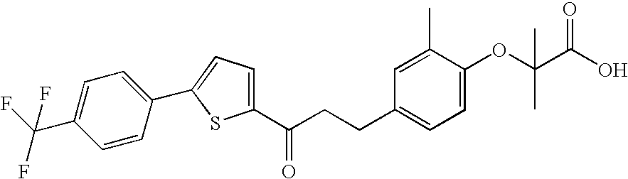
C1=CC(C2=CC=C(C(CCC3=CC=C(OC(C(O)=O)(C)C)C(C)=C3)=O)S2)=CC=C1C(F)(F)F
